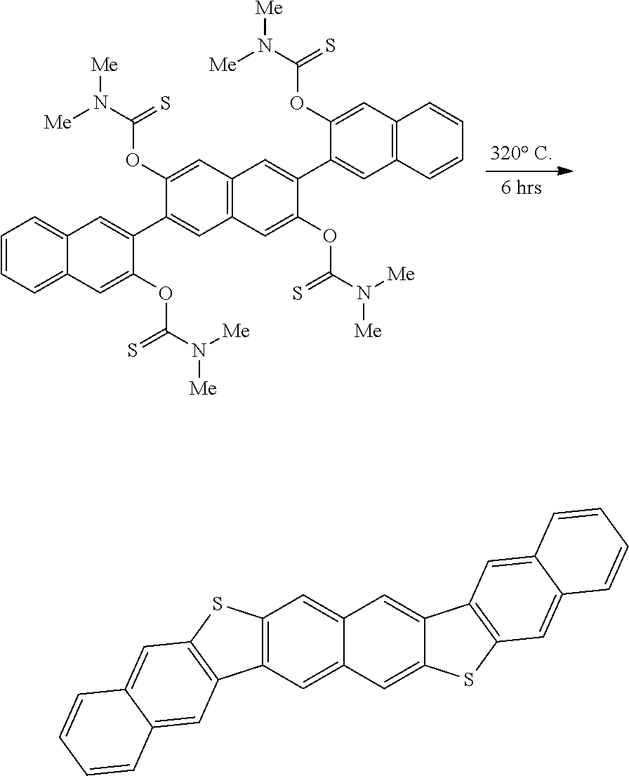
C1=CC=C2C(=C1)C=C(C1=CC3=C(C=C1OC(N([Me])[Me])=S)C=C(C1=CC4=C(C=C1OC(N([Me])[Me])=S)C=CC=C4)C(OC(=S)N([Me])[Me])=C3)C(OC(N([Me])[Me])=S)=C2.C12=C(C=C3C(=C1)C=C1C(=C3)SC3=C1C=C1C(=C3)C=CC=C1)C1=C(S2)C=C2C(=C1)C=CC=C2
